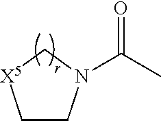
C1CN(C(C)=O)C[X5]1
